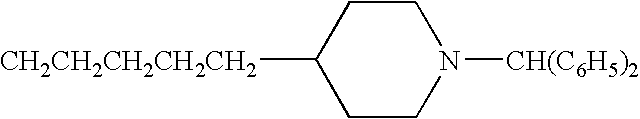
[CH2CH2CH2CH2CH2]C1CCN([CH(C6H5)2])CC1
